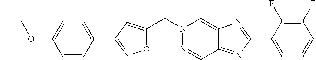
O1C(CN2N=CC3=NC(C4=CC=CC(F)=C4F)=NC3=C2)=CC(C2=CC=C(OCC)C=C2)=N1
